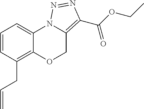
C1=CC(CC=C)=C2C(=C1)N1C(=C(C(OCC)=O)N=N1)CO2
